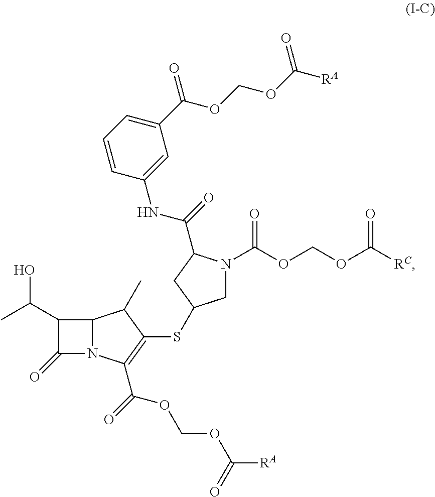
C1(C(C)O)C(=O)N2C1C(C)C(SC1CN(C(OCOC([RC])=O)=O)C(C(NC3=CC(C(OCOC([RA])=O)=O)=CC=C3)=O)C1)=C2C(OCOC([RA])=O)=O
